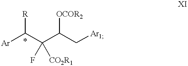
C(C(C[Ar1])[OCOR2])(C([Ar])[R])(F)[CO2R1]
